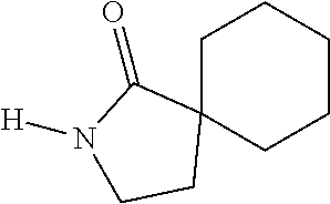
C1C2(CCCC1)C(=O)N([H])CC2
